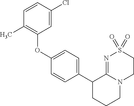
C1(OC2=C(C)C=CC(Cl)=C2)=CC=C(C2CCCN3C2=NS(=O)(=O)CC3)C=C1
